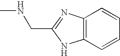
C12=C(C=CC=C1)NC(CNC)=N2
